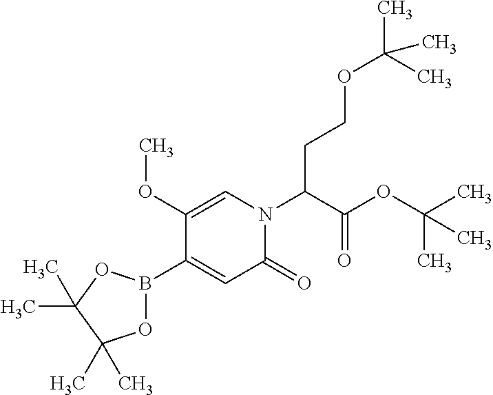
C1(OC)=CN(C(C(OC(C)(C)C)=O)CCOC(C)(C)C)C(=O)C=C1B1OC(C)(C)C(C)(C)O1
